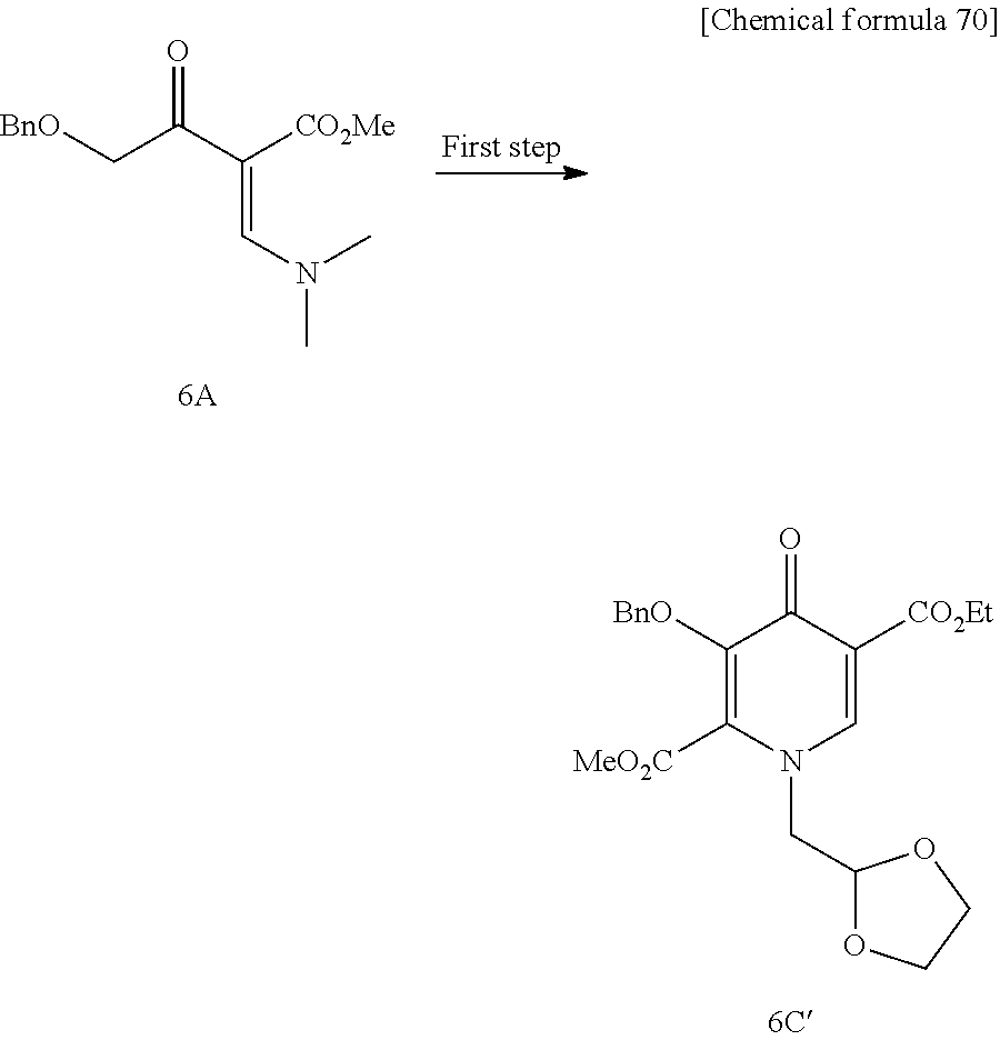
[BnO]CC(C([CO2Me])=CN(C)C)=O.C1([BnO])=C([MeO2C])N(CC2OCCO2)C=C([CO2Et])C1=O
